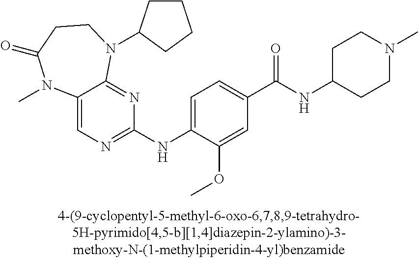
C12=CN=C(NC3=CC=C(C(NC4CCN(C)CC4)=O)C=C3OC)N=C1N(C1CCCC1)CCC(=O)N2C
